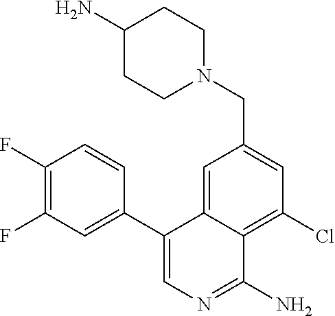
C1(C2=CC(F)=C(F)C=C2)=CN=C(N)C2=C(Cl)C=C(CN3CCC(N)CC3)C=C12
